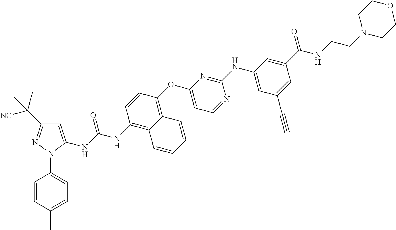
C1=C(C)C=CC(N2C(NC(NC3=C4C(=C(OC5=CC=NC(NC6=CC(C#C)=CC(C(=O)NCCN7CCOCC7)=C6)=N5)C=C3)C=CC=C4)=O)=CC(C(C)([NC])C)=N2)=C1
